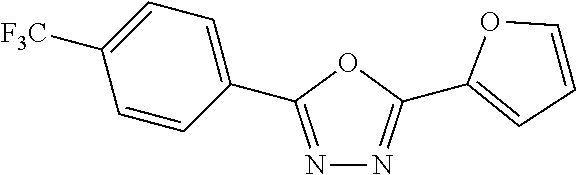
N1=C(C2=CC=C([F3C])C=C2)OC(C2=CC=CO2)=N1
